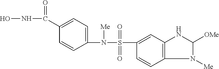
C1(N(S(C2=CC3=C(C=C2)N([Me])C([OMe])N3)(=O)=O)[Me])=CC=C(C(NO)=O)C=C1
